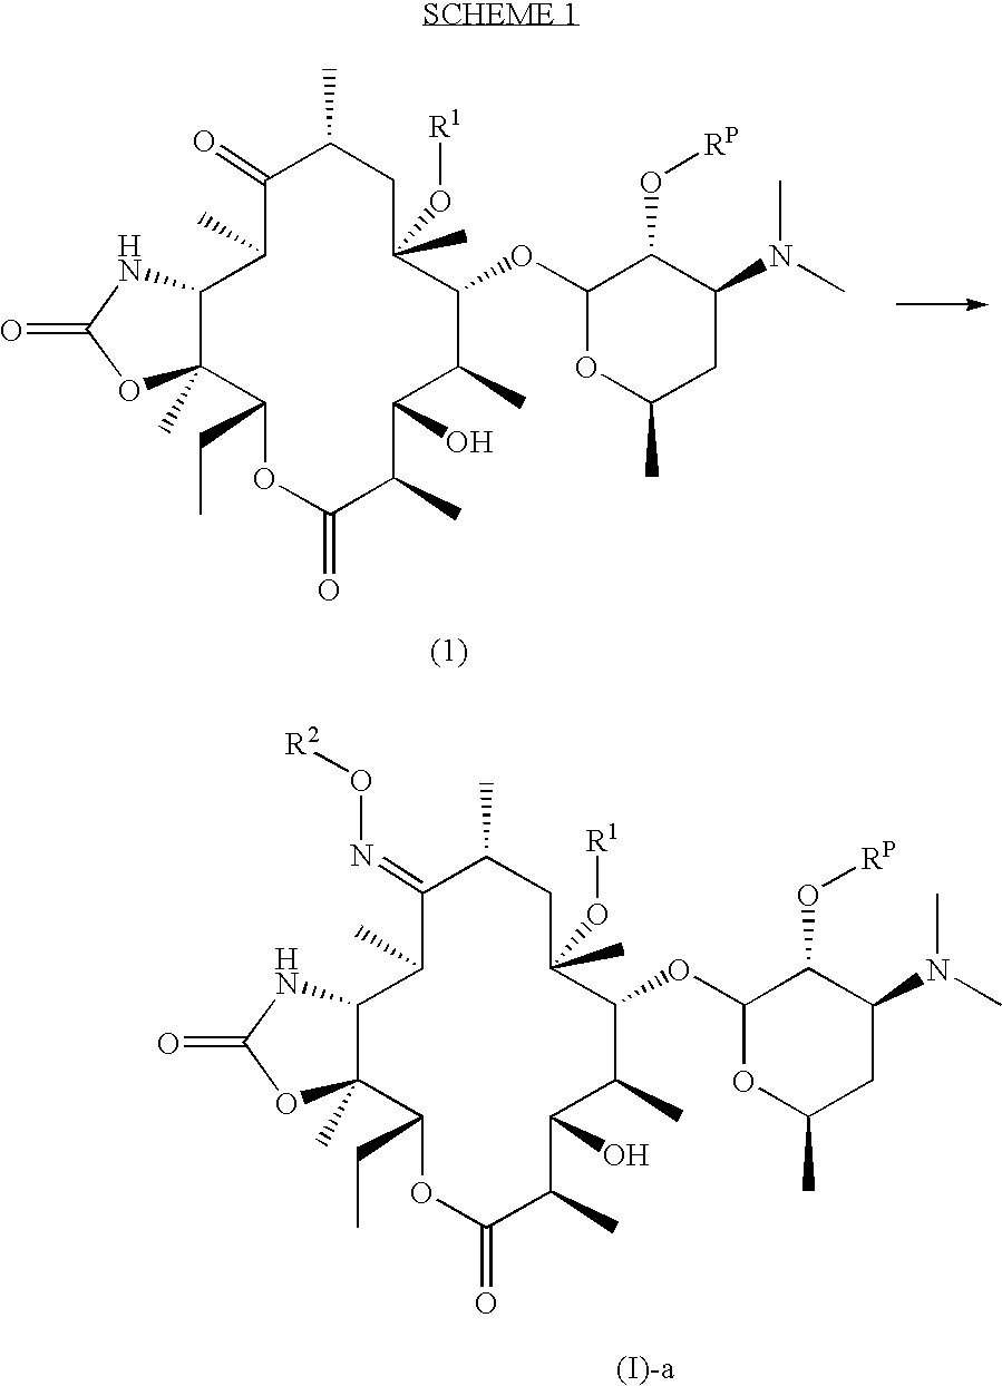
C12C(C)(C(CC)OC(=O)C(C)C(O)C(C)C(OC3OC(C)CC(N(C)C)C3O[RP])C(O[R1])(C)CC(C)C(=O)C1C)OC(=O)N2.C12C(C)(C(CC)OC(=O)C(C)C(O)C(C)C(OC3OC(C)CC(N(C)C)C3O[RP])C(O[R1])(C)CC(C)C(=NO[R2])C1C)OC(=O)N2
